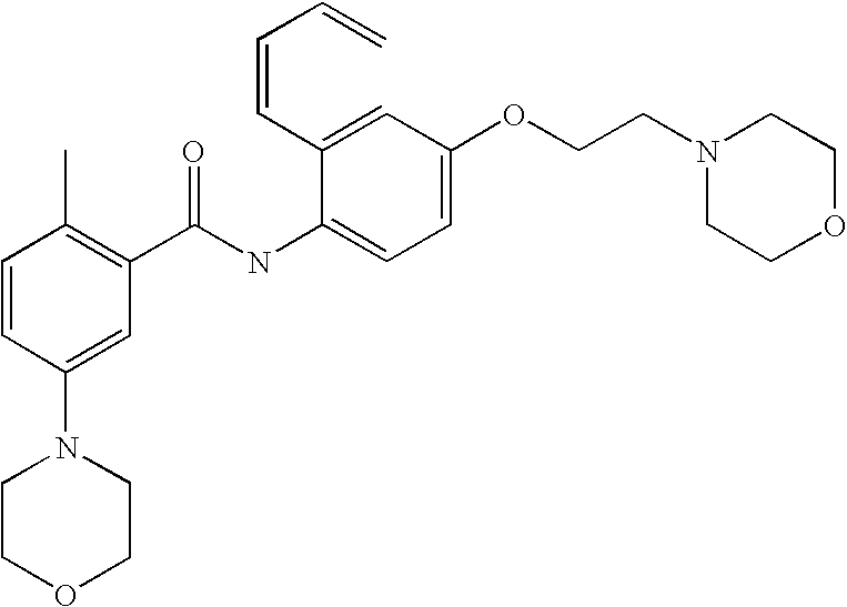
C1=CC(N2CCOCC2)=CC(C(NC2=CC=C(OCCN3CCOCC3)C=C2C=CC=C)=O)=C1C
